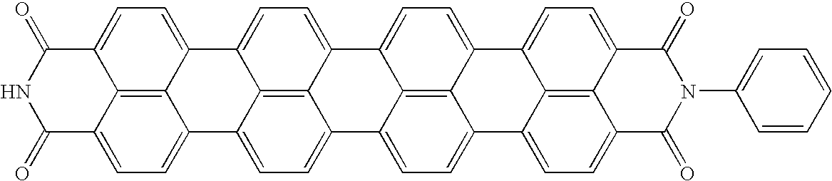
C12=CC=C3C4=C1C(=CC=C4C1=CC=C4C5=C1C3=CC=C5C1=CC=C3C5=C1C4=CC=C5C1=CC=C4C5=C1C3=CC=C5C(=O)N(C1=CC=CC=C1)C4=O)C(=O)NC2=O
